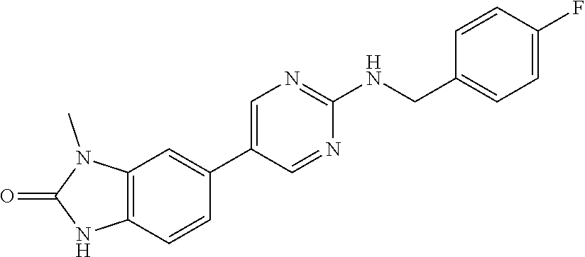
C12=C(C=CC(C3=CN=C(NCC4=CC=C(F)C=C4)N=C3)=C1)NC(=O)N2C
